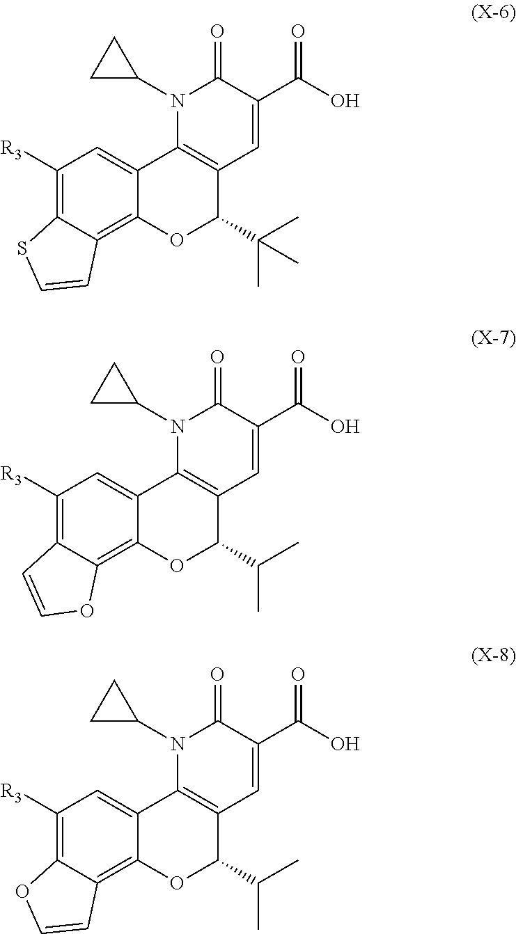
C1([R3])=C2C(=C3C(=C1)C1=C(C(C(C)C)O3)C=C(C(O)=O)C(=O)N1C1CC1)OC=C2.C1([R3])=C2C(=C3C(=C1)C1=C(C(C(C)(C)C)O3)C=C(C(O)=O)C(=O)N1C1CC1)C=CS2.C1([R3])=C2C(=C3C(=C1)C1=C(C(C(C)C)O3)C=C(C(O)=O)C(=O)N1C1CC1)C=CO2
